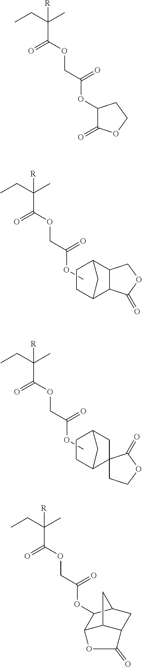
COC(COC(C(CC)(C)[R])=O)=O.C1CC2C3C(C1C2)COC3=O.COC(COC(C(CC)(C)[R])=O)=O.C1CC2CC1CC21CCOC1=O.C1(OC(COC(C(CC)(C)[R])=O)=O)C(=O)OCC1.O(C(COC(C(CC)(C)[R])=O)=O)C1C2C3C(CC1C3)C(=O)O2
